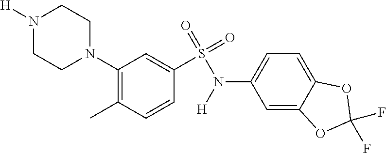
C1(N2CCN([H])CC2)=C(C)C=CC(S(N(C2=CC=C3C(=C2)OC(F)(F)O3)[H])(=O)=O)=C1
